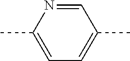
C1=C(C)N=CC(C)=C1
